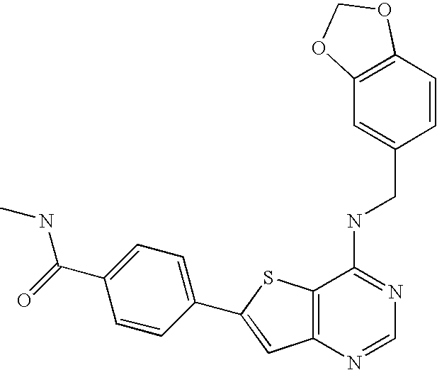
C12=C(N=CN=C1NCC1=CC3=C(C=C1)OCO3)C=C(C1=CC=C(C(=O)NC)C=C1)S2
